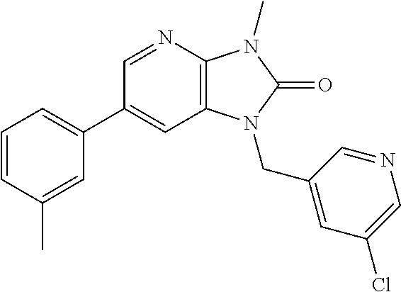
C1(C2=CC=CC(C)=C2)=CC2=C(N=C1)N(C)C(=O)N2CC1=CC(Cl)=CN=C1
